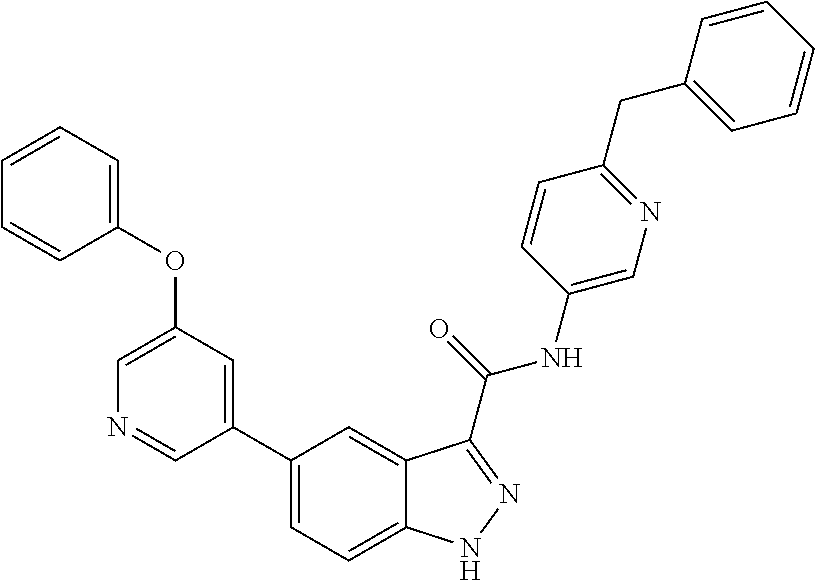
C1(OC2=CC=CC=C2)=CN=CC(C2=CC=C3C(=C2)C(C(NC2=CN=C(CC4=CC=CC=C4)C=C2)=O)=NN3)=C1
